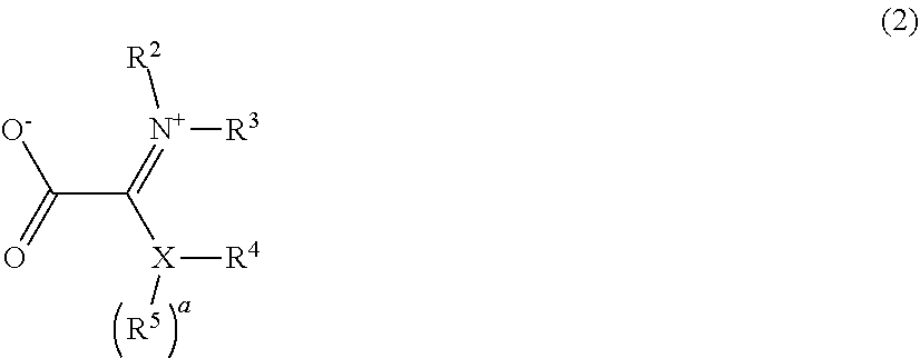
C(C([X]([R4])[R5])=[N+]([R3])[R2])([O-])=O
